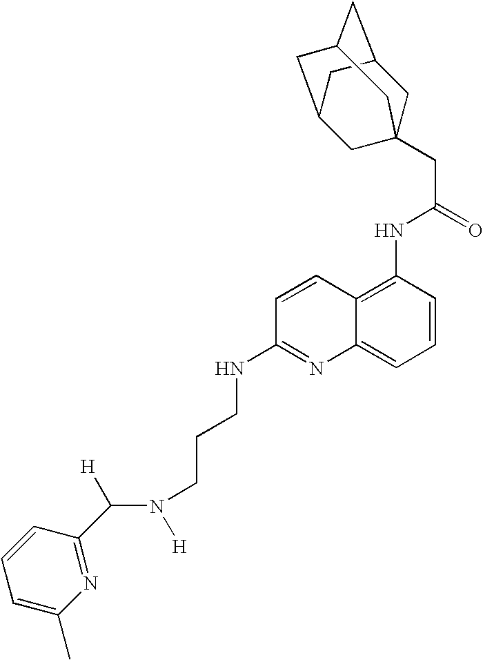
C([H])(N([H])CCCNC1=NC2=CC=CC(NC(CC34CC5CC(CC(C3)C5)C4)=O)=C2C=C1)C1=NC(C)=CC=C1
